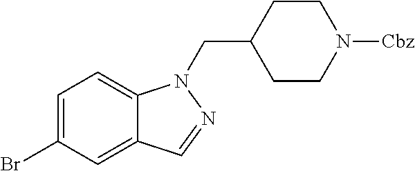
C1=C(Br)C=C2C(=C1)N(CC1CCN([Cbz])CC1)N=C2
